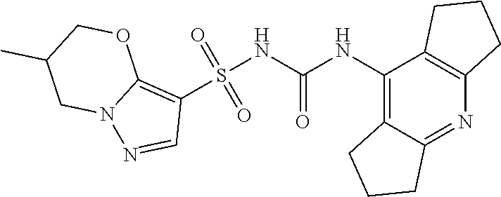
S(NC(NC1=C2C(=NC3=C1CCC3)CCC2)=O)(C1=C2N(N=C1)CC(C)CO2)(=O)=O
